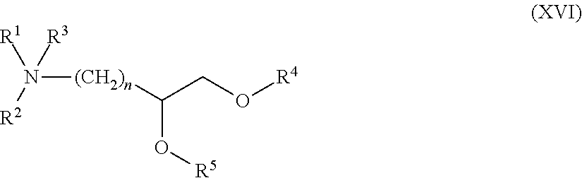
N([(CH2)n]C(CO[R4])O[R5])([R1])([R2])[R3]
